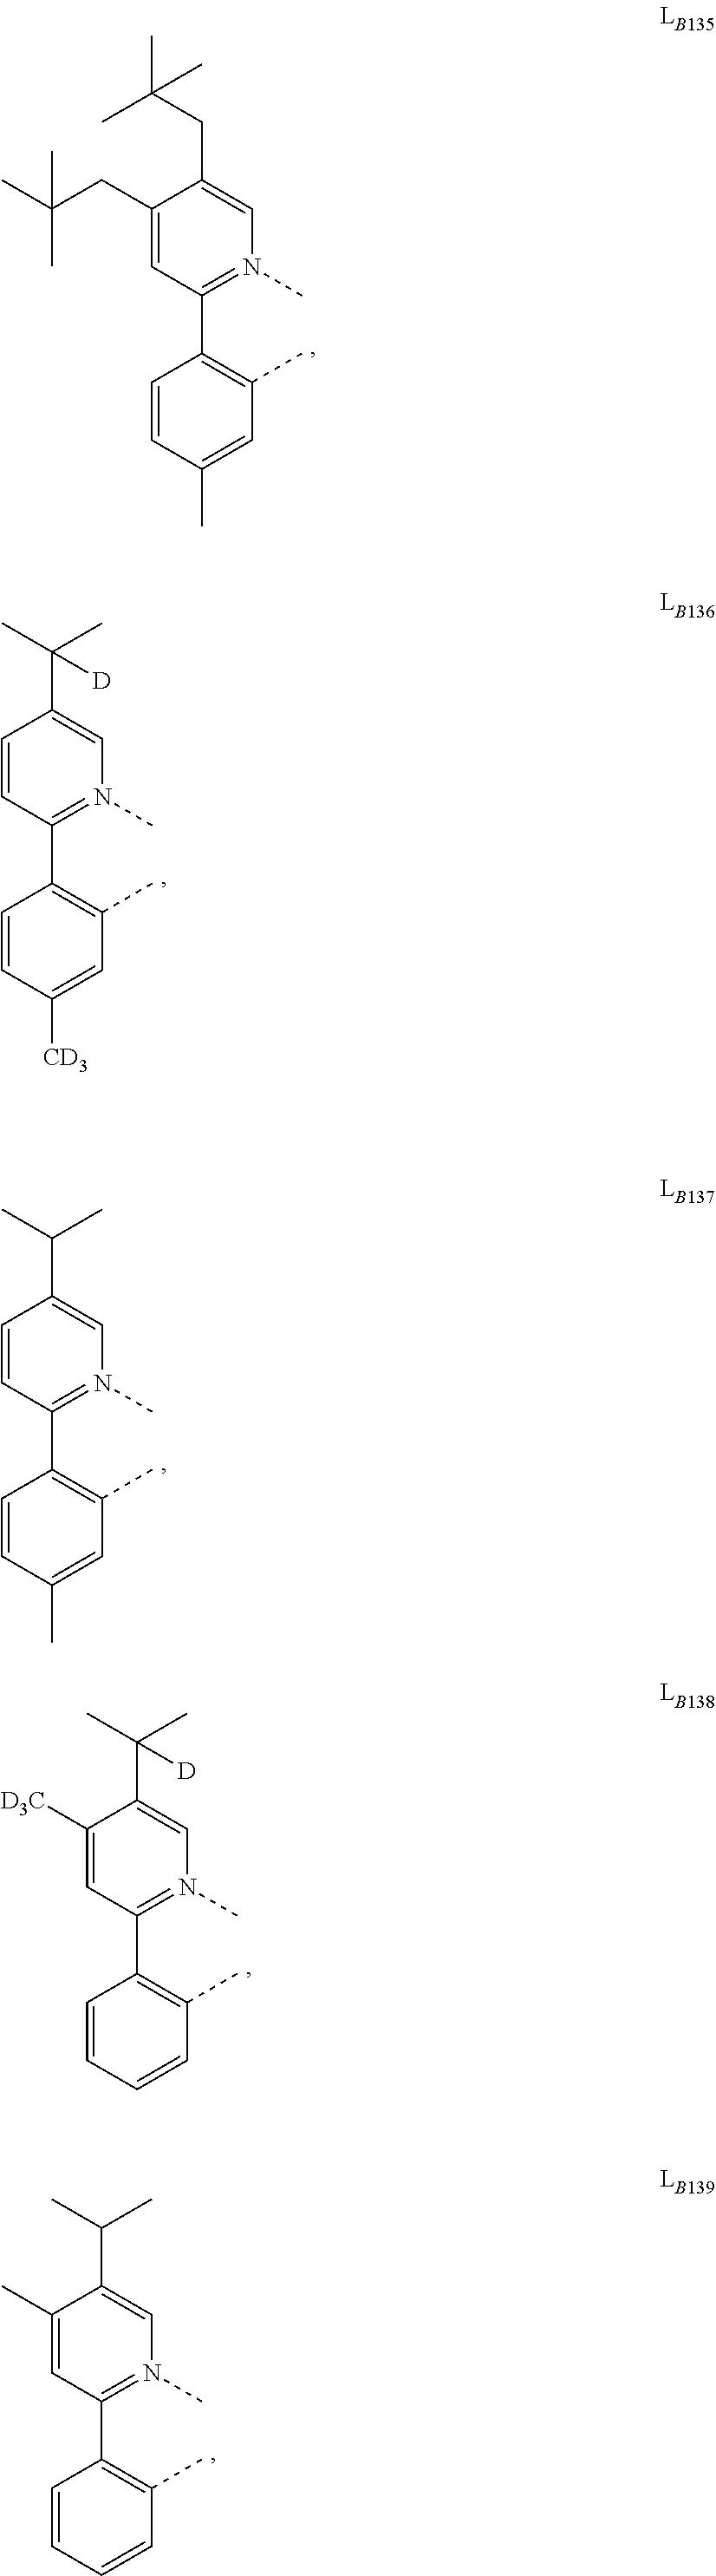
C1(CC(C)(C)C)=CC(C2=C(C)C=C(C)C=C2)=N(C)C=C1CC(C)(C)C.C1=CC(C2=C(C)C=C([CD3])C=C2)=N(C)C=C1C(C)(C)[D].C1=CC(C2=C(C)C=C(C)C=C2)=N(C)C=C1C(C)C.C1([D3C])=CC(C2=C(C)C=CC=C2)=N(C)C=C1C(C)(C)[D].C1(C)=CC(C2=C(C)C=CC=C2)=N(C)C=C1C(C)C
